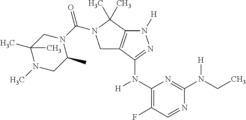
C1(N([H])C2=NN([H])C3=C2CN(C(N2CC(C)(C)N(C)CC2C)=O)C3(C)C)=C(F)C=NC(N(CC)[H])=N1
